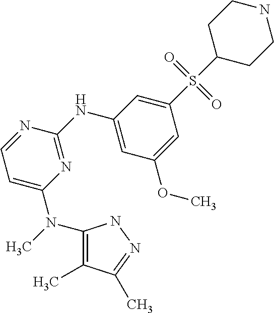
CN(C1=C(C)C(C)=NN1)C1=CC=NC(NC2=CC(OC)=CC(S(=O)(=O)C3CCNCC3)=C2)=N1
